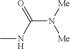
O=C(NC)N([Me])[Me]
